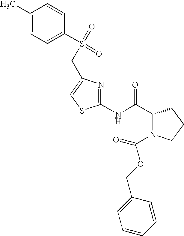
C1(NC(C2N(C(OCC3=CC=CC=C3)=O)CCC2)=O)=NC(CS(C2=CC=C(C)C=C2)(=O)=O)=CS1
